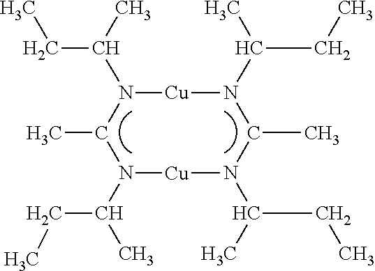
CC1N(C(C)CC)[Cu]N(C(C)CC)C(C)N(C(CC)C)[Cu]N1C(CC)C
